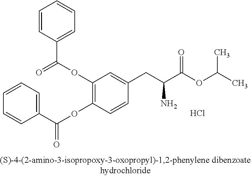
C1=CC(C(=O)OC2=C(OC(=O)C3=CC=CC=C3)C=CC(CC(C(OC(C)C)=O)N)=C2)=CC=C1.Cl
